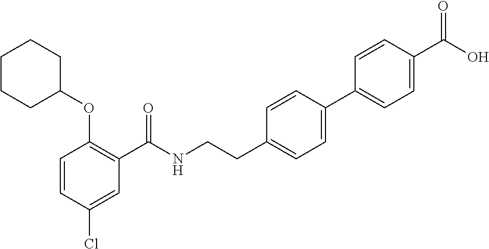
C1=CC(Cl)=CC(C(NCCC2=CC=C(C3=CC=C(C(O)=O)C=C3)C=C2)=O)=C1OC1CCCCC1
